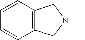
C12=C(C=CC=C1)CN(C)C2
